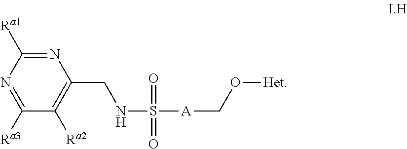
N1=C([Ra1])N=C([Ra3])C([Ra2])=C1CNS(=O)([A]CO[Het])=O
